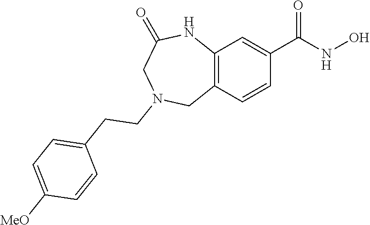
C12=C(C=CC(C(NO)=O)=C1)CN(CCC1=CC=C([MeO])C=C1)CC(=O)N2
